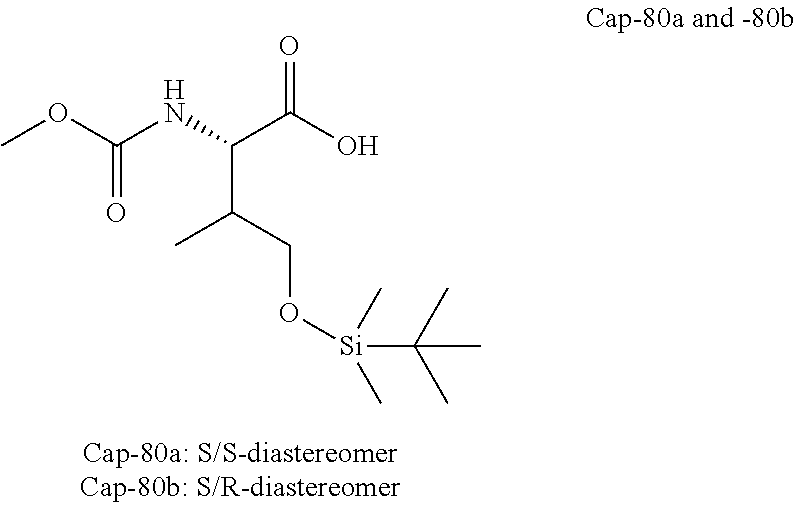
COC(NC(C(C)CO[Si](C)(C)C(C)(C)C)C(=O)O)=O
